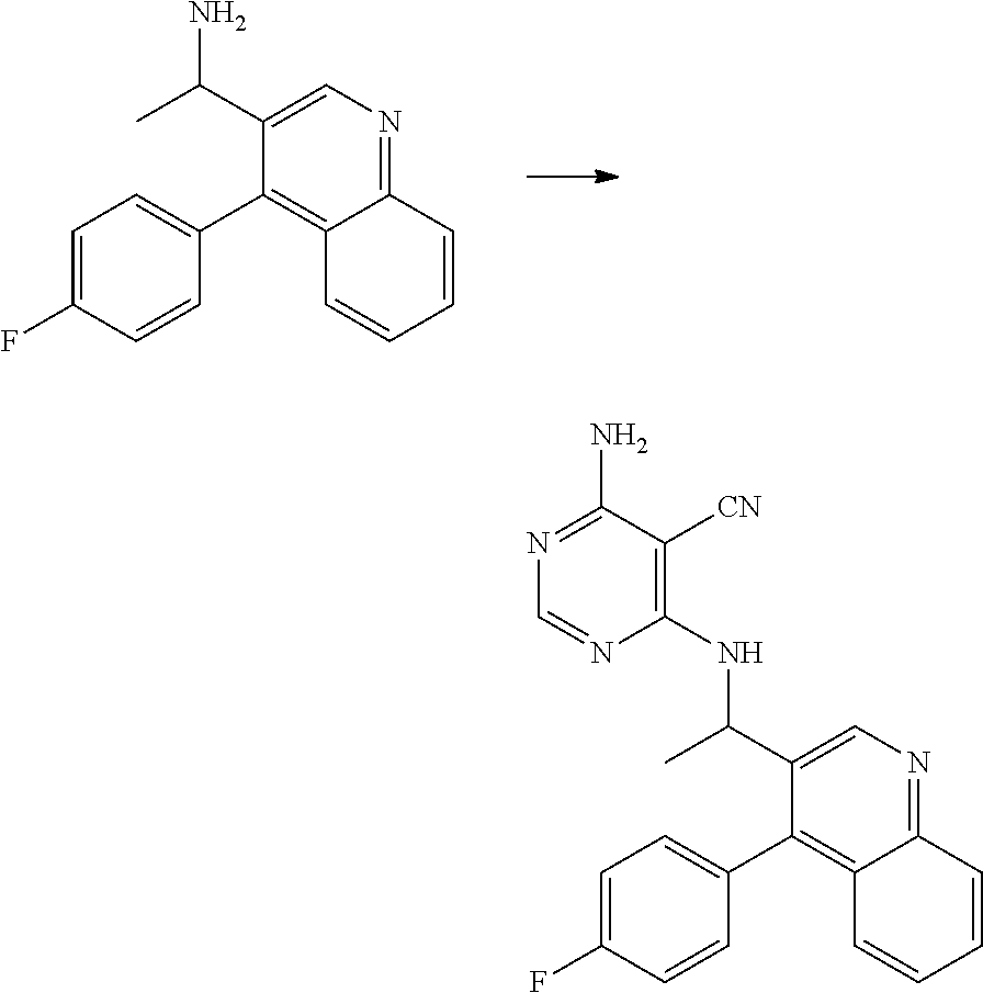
C1=C(F)C=CC(C2=C3C(=NC=C2C(C)N)C=CC=C3)=C1.C1=C(F)C=CC(C2=C3C(=NC=C2C(C)NC2=C([CN])C(N)=NC=N2)C=CC=C3)=C1
